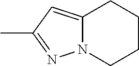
N12C(=CC(C)=N1)CCCC2
